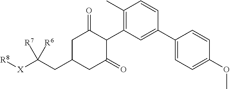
C1C(CC([X][R8])([R7])[R6])CC(=O)C(C2=C(C)C=CC(C3=CC=C(OC)C=C3)=C2)C1=O
